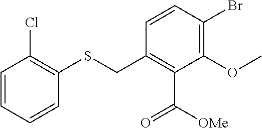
C1=CC=CC(SCC2=C(C([OMe])=O)C(OC)=C(Br)C=C2)=C1Cl
